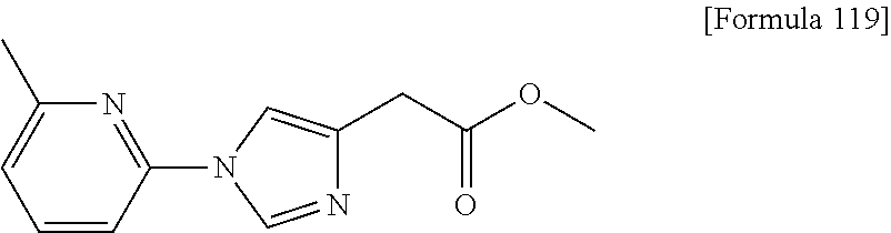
N1=C(N2C=NC(CC(OC)=O)=C2)C=CC=C1C
